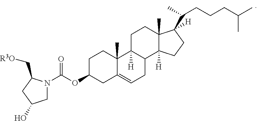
C1C(OC(N2CC(O)CC2C[R3O])=O)CC2=CCC3C([H])(C2(C)C1)CCC1(C)C3([H])CCC1(C(C)CCCC(C)C)[H]
